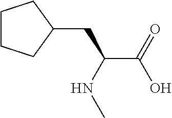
C(C(NC)CC1CCCC1)(O)=O
